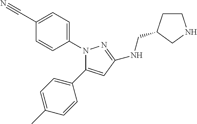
N1(C2=CC=C(C#N)C=C2)C(C2=CC=C(C)C=C2)=CC(NCC2CCNC2)=N1
